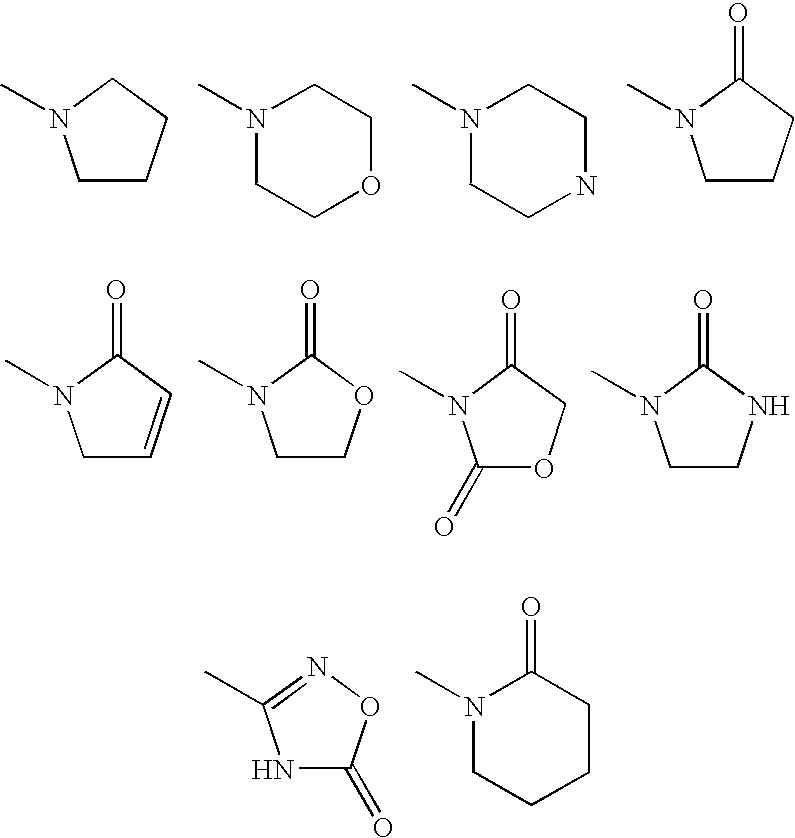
C1CCCN1C.N1(C)CCOCC1.N1(C)CCNCC1.C1CCC(=O)N1C.C1C=CC(=O)N1C.C1(=O)OCC(=O)N1C.C1CNC(=O)N1C.C1COC(=O)N1C.N1C(=O)ON=C1C.N1(C)CCCCC1=O
